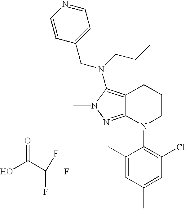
C12=C(N(CCC)CC3=CC=NC=C3)N(C)N=C1N(C1=C(Cl)C=C(C)C=C1C)CCC2.O=C(C(F)(F)F)O
